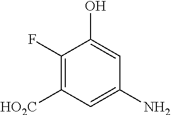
C1(F)=C([HO2C])C=C(N)C=C1O
